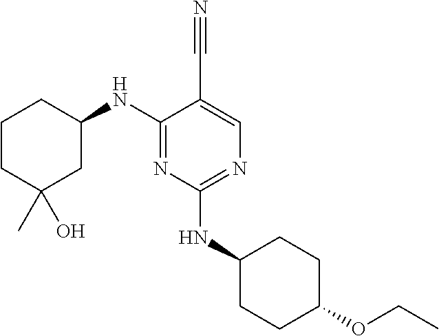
C1CC(O)(C)CC(NC2=NC(NC3CCC(OCC)CC3)=NC=C2C#N)C1
